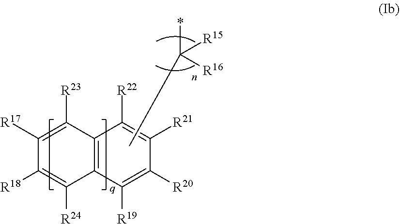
C1([R17])=C([R23])C2=C(C([R24])=C1[R18])C([R19])=C([R20])C([R21])=C2[R22].CC(*)([R16])[R15]
